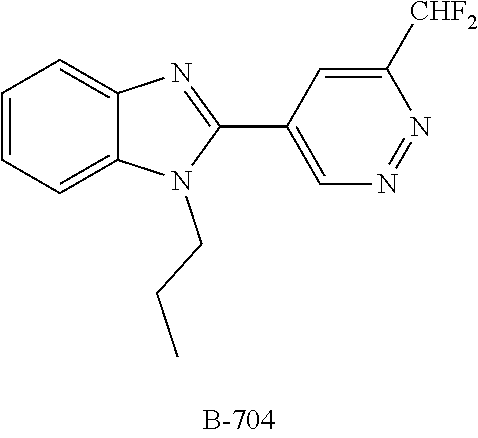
C1=CC=C2C(=C1)N=C(C1=CN=NC([CHF2])=C1)N2CCC
